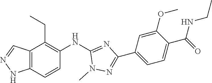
C12=C(C=CC(NC3=NC(C4=CC=C(C(NCC)=O)C(OC)=C4)=NN3C)=C1CC)NN=C2
